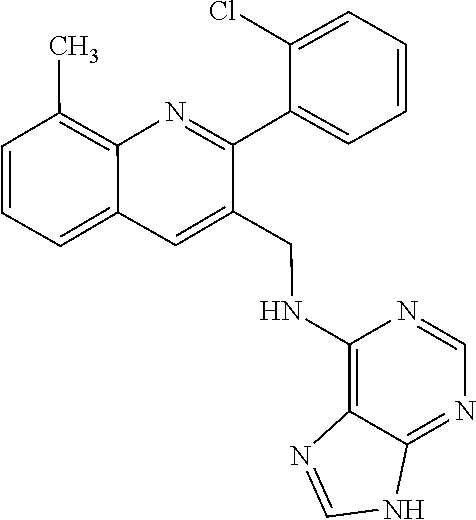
C1=CC=C2C(=C1C)N=C(C1=CC=CC=C1Cl)C(CNC1=C3C(=NC=N1)NC=N3)=C2
